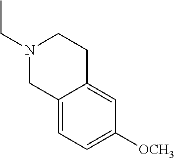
N1(CC)CC2=CC=C([OCH3])C=C2CC1
